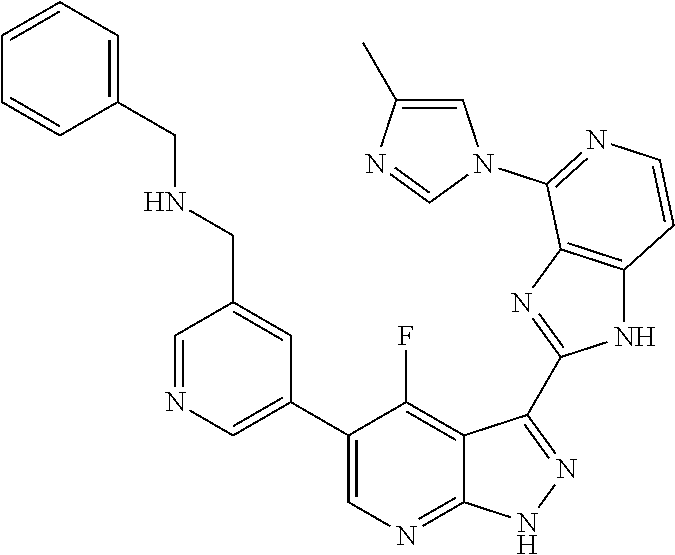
C1=NC=C(C2=CN=C3C(=C2F)C(C2=NC4=C(N2)C=CN=C4N2C=C(C)N=C2)=N[N H]3)C=C1CNCC1=CC=CC=C1
